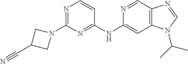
N1=C(N2CC(C#N)C2)N=C(NC2=CC3=C(C=N2)N=CN3C(C)C)C=C1
